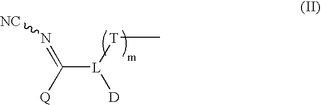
C([L]([T]C)[D])([Q])=N[NC]
